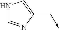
N1C=NC(C->C)=C1
